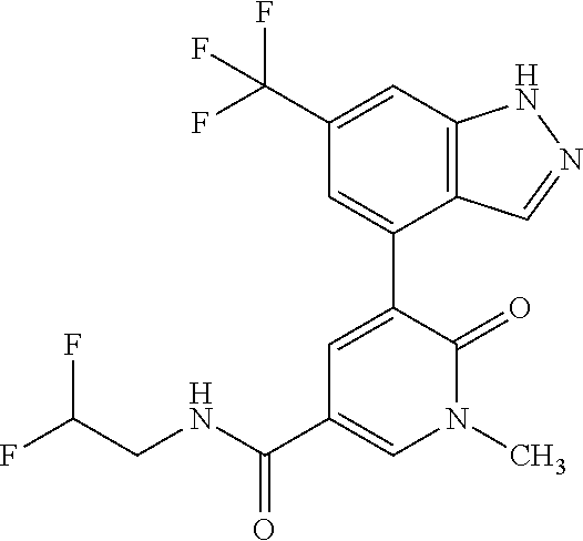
C1=C(C(F)(F)F)C=C(C2=CC(C(NCC(F)F)=O)=CN(C)C2=O)C2=C1NN=C2
